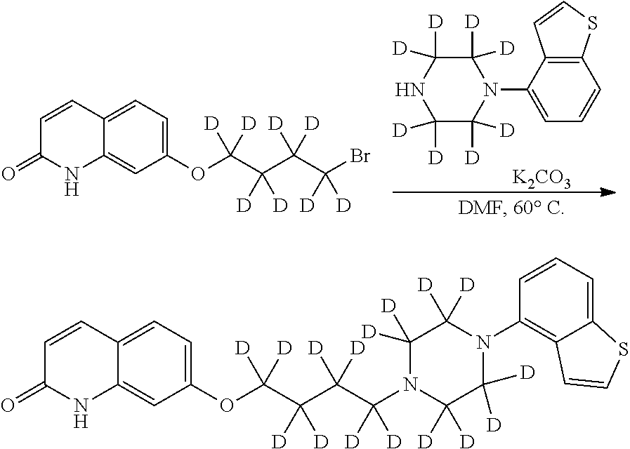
C1([D])([D])NC([D])([D])C([D])([D])N(C2=CC=CC3=C2C=CS3)C1([D])[D].[K2CO3].C1=CC2=CC=C(OC(C(C(C(Br)([D])[D])([D])[D])([D])[D])([D])[D])C=C2NC1=O.C1=CC2=CC=C(OC(C(C(C(N3C([D])([D])C([D])([D])N(C4=C5C(=CC=C4)SC=C5)C([D])([D])C3([D])[D])([D])[D])([D])[D])([D])[D])([D])[D])C=C2NC1=O
